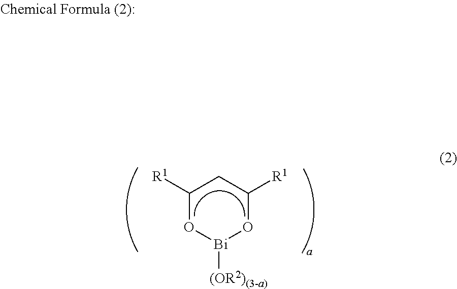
C1([R1])CC([R1])O[Bi]([(OR2)(3-a)])O1
